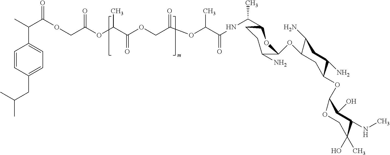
C1=CC(CC(C)C)=CC=C1C(C)C(OCC(OC(C(OCC(OC(C(NC(C)C1CCC(N)C(OC2C(N)CC(N)C(OC3OCC(C)(O)C(NC)C3O)C2)O1)=O)C)=O)=O)C)=O)=O
